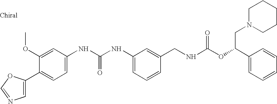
C1(C2=CN=CO2)=CC=C(NC(NC2=CC=CC(CNC(OC(C3=CC=CC=C3)CN3CCCCC3)=O)=C2)=O)C=C1OC
